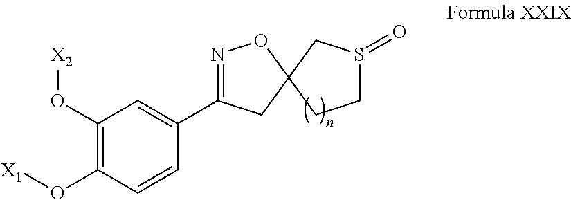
C1(O[X2])=C(O[X1])C=CC(C2=NOC3(C2)CCS(=O)C3)=C1
